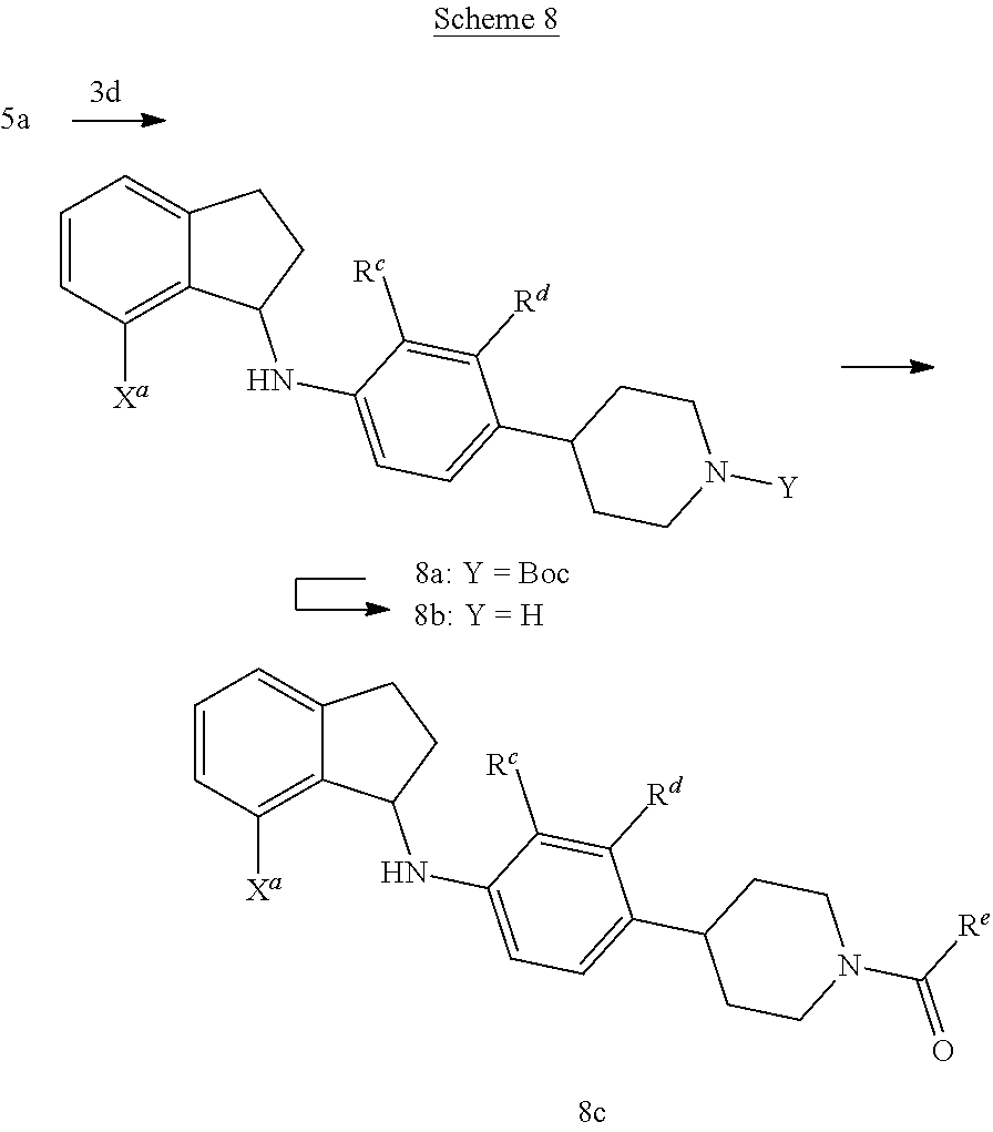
C1=CC([Xa])=C2C(=C1)CCC2NC1=CC=C(C2CCN(C(=O)[Re])CC2)C([Rd])=C1[Rc].C1=CC([Xa])=C2C(=C1)CCC2NC1=CC=C(C2CCN([Y])CC2)C([Rd])=C1[Rc]
